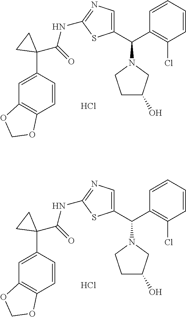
C1=CC=CC(Cl)=C1C(C1=CN=C(NC(C2(C3=CC4=C(C=C3)OCO4)CC2)=O)S1)N1CCC(O)C1.Cl.C1=CC=CC(Cl)=C1C(C1=CN=C(NC(C2(C3=CC4=C(C=C3)OCO4)CC2)=O)S1)N1CCC(O)C1.Cl
